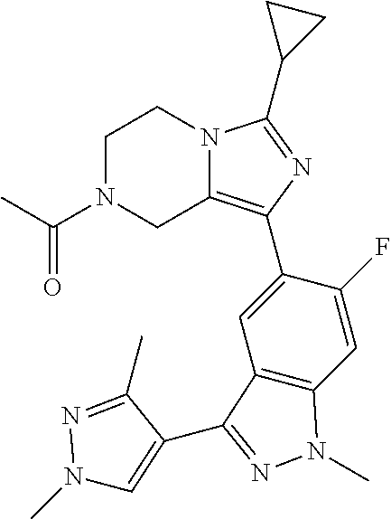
C1N(C(=O)C)CC2=C(C3=CC4=C(C=C3F)N(C)N=C4C3=CN(C)N=C3C)N=C(C3CC3)N2C1
